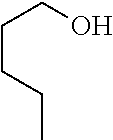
C(CCC)CO
